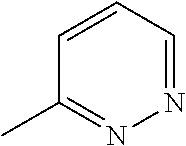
N1=CC=CC(C)=N1
